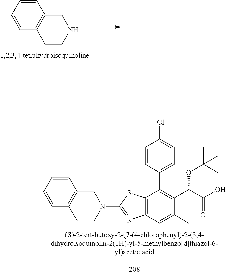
C12=C(C=C(C)C(C(C(=O)O)OC(C)(C)C)=C1C1=CC=C(Cl)C=C1)N=C(N1CC3=C(CC1)C=CC=C3)S2.C1CNCC2=C1C=CC=C2
